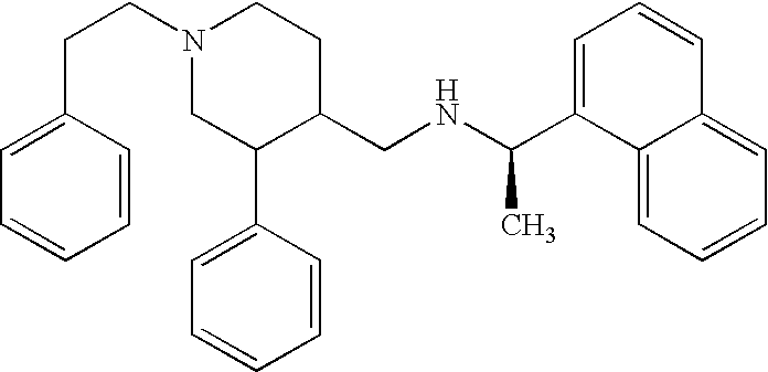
N1(CCC2=CC=CC=C2)CC(C2=CC=CC=C2)C(CNC(C2=CC=CC3=CC=CC=C23)C)CC1
